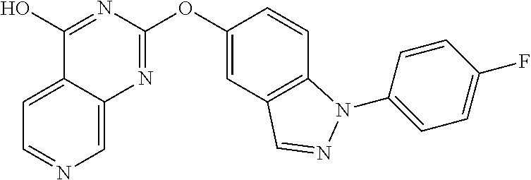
C1(O)=NC(OC2=CC3=C(C=C2)N(C2=CC=C(F)C=C2)N=C3)=NC2=CN=CC=C12
